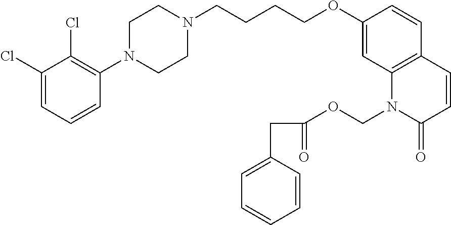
C1(Cl)=CC=CC(N2CCN(CCCCOC3=CC4=C(C=C3)C=CC(=O)N4COC(=O)CC3=CC=CC=C3)CC2)=C1Cl
